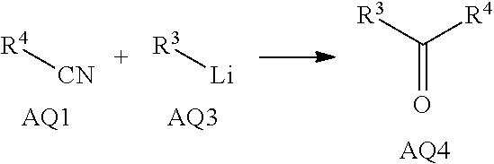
[R3]C([R4])=O.[AQ4].[R4][CN].[AQ1].[R3][Li].[AQ3]
